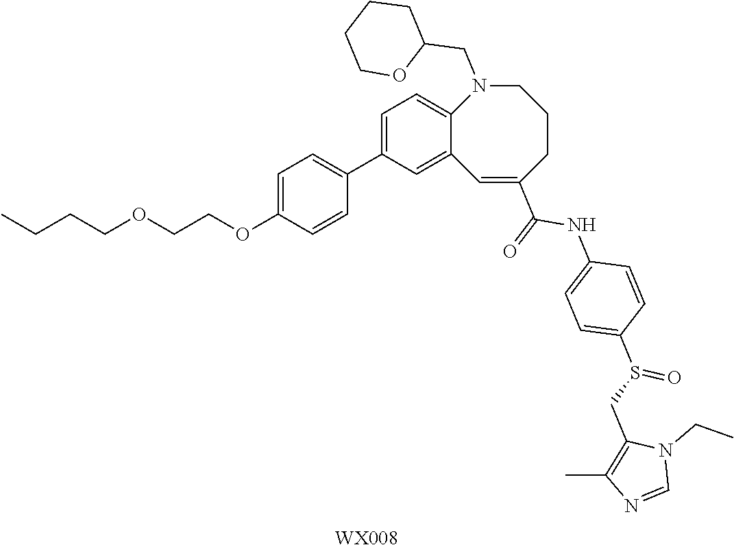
CCCCOCCOC1=CC=C(C2=CC=C3C(=C2)C=C(C(=O)NC2=CC=C(S(CC4=C(C)N=CN4CC)=O)C=C2)CCCN3CC2CCCCO2)C=C1.[WX008]
